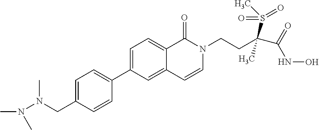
C1=C(CN(N(C)C)C)C=CC(C2=CC=C3C(=C2)C=CN(CCC(C(=O)NO)(S(C)(=O)=O)C)C3=O)=C1
